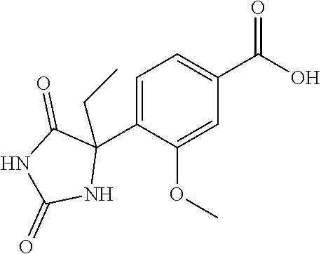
C1=C(C2(CC)C(=O)NC(=O)N2)C(OC)=CC(C(O)=O)=C1
